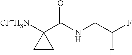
[Cl-+H3N]C1(C(NCC(F)F)=O)CC1
